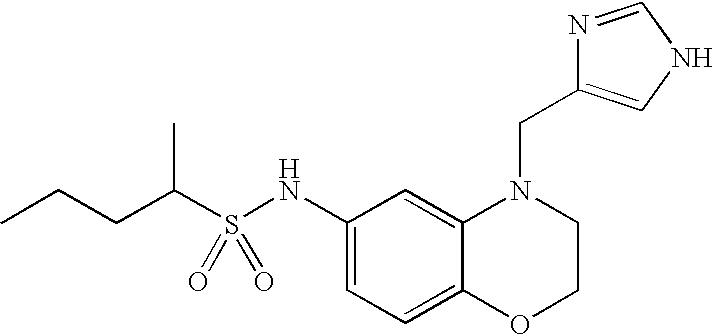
C1(NS(C(CCC)C)(=O)=O)=CC=C2C(=C1)N(CC1=CNC=N1)CCO2
